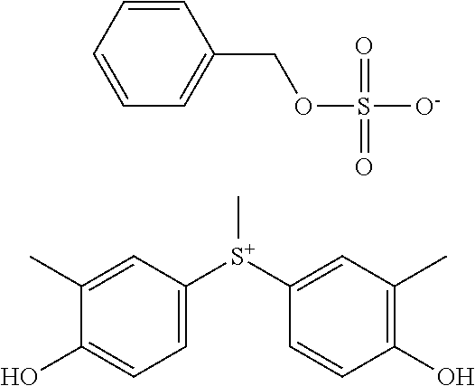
C1(C)=CC([S+](C2=CC(C)=C(O)C=C2)C)=CC=C1O.C1=CC=CC(COS([O-])(=O)=O)=C1
